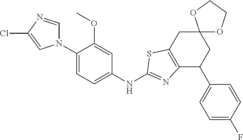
N1(C2=CC=C(NC3=NC4=C(CC5(CC4C4=CC=C(F)C=C4)OCCO5)S3)C=C2OC)C=NC(Cl)=C1
